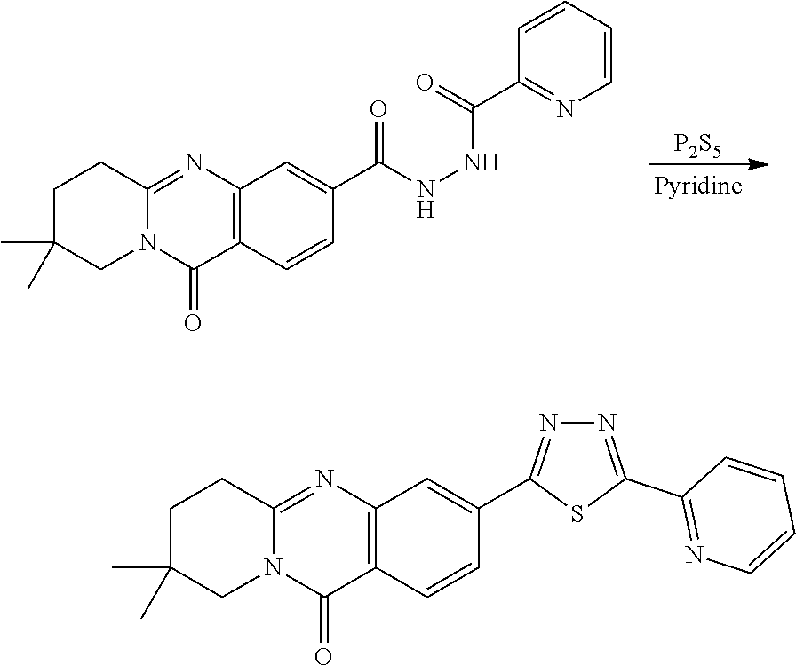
[P2S5].C12=NC3=C(C(=O)N1CC(C)(C)CC2)C=CC(C(NNC(C1=NC=CC=C1)=O)=O)=C3.C12=NC3=C(C(=O)N1CC(C)(C)CC2)C=CC(C1=NN=C(C2=NC=CC=C2)S1)=C3
